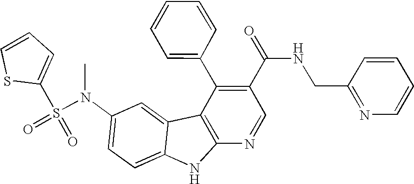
N(C1=CC=C2C(=C1)C1=C(N2)N=CC(C(NCC2=NC=CC=C2)=O)=C1C1=CC=CC=C1)(S(=O)(C1=CC=CS1)=O)C
